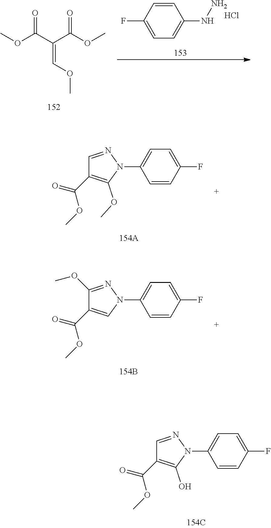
O=C(C(C(OC)=O)=COC)OC.C1(F)=CC=C(NN)C=C1.Cl.C1(F)=CC=C(N2N=CC(C(=O)OC)=C2OC)C=C1.C1(F)=CC=C(N2N=C(OC)C(C(=O)OC)=C2)C=C1.C1(F)=CC=C(N2N=CC(C(=O)OC)=C2O)C=C1
